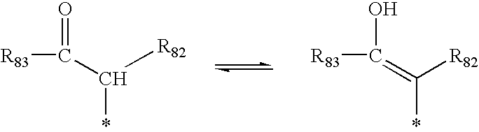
[R83]C(=O)C([R82])*.[R83]C(O)=C([R82])*
